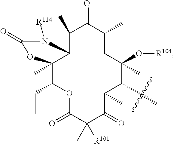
C12(C)C(CC)OC(=O)C([R101])(C)C(=O)C(C)C(C)C(O[R104])(C)CC(C)C(=O)C(C)C1N([R114])C(=O)O2
